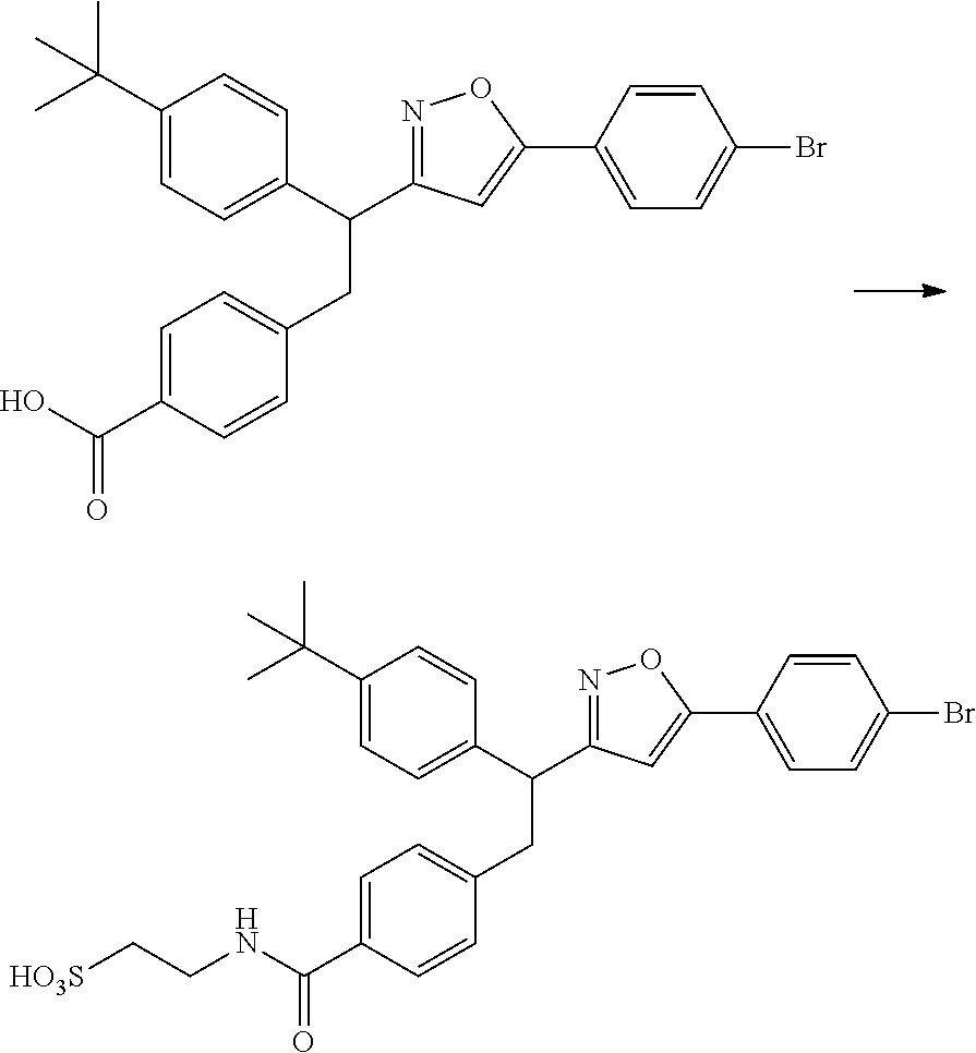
C1(C(C)(C)C)=CC=C(C(CC2=CC=C(C(O)=O)C=C2)C2=NOC(C3=CC=C(Br)C=C3)=C2)C=C1.C1(C(C)(C)C)=CC=C(C(CC2=CC=C(C(NCC[HO3S])=O)C=C2)C2=NOC(C3=CC=C(Br)C=C3)=C2)C=C1
